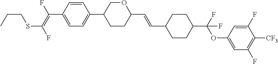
C1=CC(C2CCC(C=CC3CCC(C(OC4=CC(F)=C([CF3])C(F)=C4)(F)F)CC3)OC2)=CC=C1C(F)=C(F)SCCC
